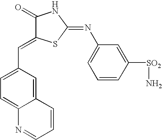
C1=CC([SO2]N)=CC(N=C2SC(=CC3=CC=C4C(=C3)C=CC=N4)C(=O)N2)=C1
